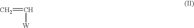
C=C[W]
